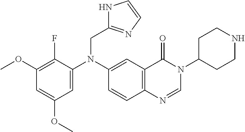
C1=C(N(C2=CC3=C(C=C2)N=CN(C2CCNCC2)C3=O)CC2=NC=CN2)C(F)=C(OC)C=C1OC
